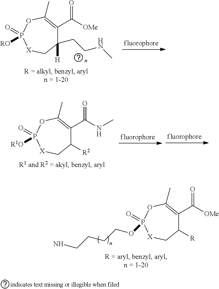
C1(CCNC)([H])C(C([OMe])=O)=C(C)OP(=O)([RO])[X]C1.C1([R2])C(C(NC)=O)=C(C)OP(=O)([R1O])[X]C1.C1([R])C(C([OMe])=O)=C(C)OP(=O)(OCCCCN)[X]C1
